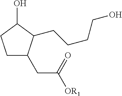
C1CC(O)C(CCCCO)C1CC([OR1])=O
